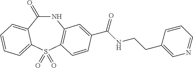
C1(=O)NC2=C(S(=O)(=O)C3=CC=CC=C13)C=CC(C(NCCC1=CN=CC=C1)=O)=C2
